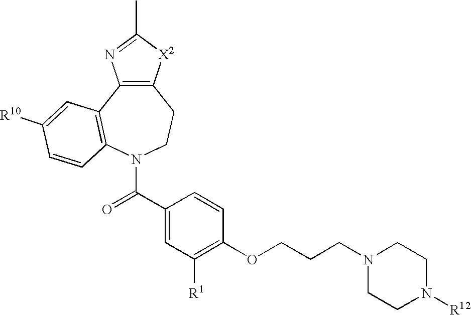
C12=C(C3=C(N(C(C4=CC([R1])=C(OCCCN5CCN([R12])CC5)C=C4)=O)CC1)C=CC([R10])=C3)N=C(C)[X2]2
